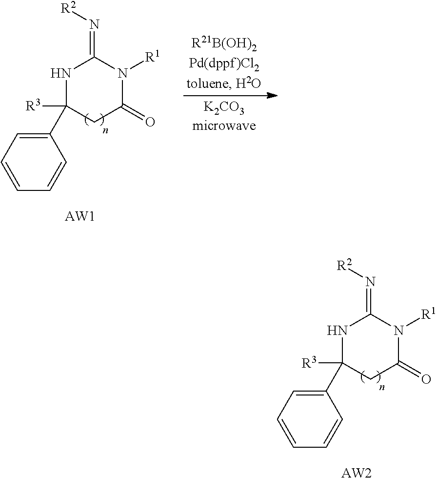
C1(C2([R3])CC(=O)N([R1])C(=N[R2])N2)=CC=CC=C1.[AW1].C1(C2([R3])CC(=O)N([R1])C(=N[R2])N2)=CC=CC=C1.[AW2]
